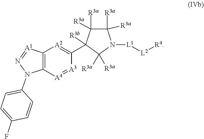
C1(C2=[A2]C3=C([A4]=[A3]2)N(C2=CC=C(F)C=C2)N=[A1]3)([R3b])C([R3a])([R3a])N([L1][L2][R4])C([R3a])([R3a])C1([R3a])[R3a]
